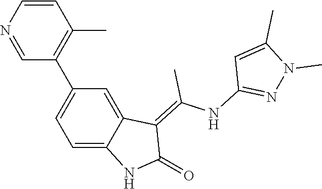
C1=CN=CC(C2=CC=C3C(=C2)C(=C(NC2=NN(C)C(C)=C2)C)C(=O)N3)=C1C
